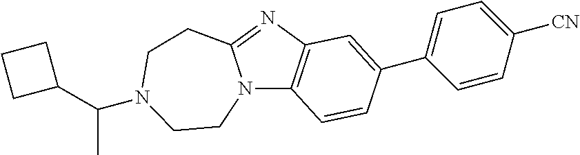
N12C3=C(N=C1CCN(C(C)C1CCC1)CC2)C=C(C1=CC=C([CN])C=C1)C=C3
